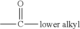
C(=O)([lower alkyl])C
